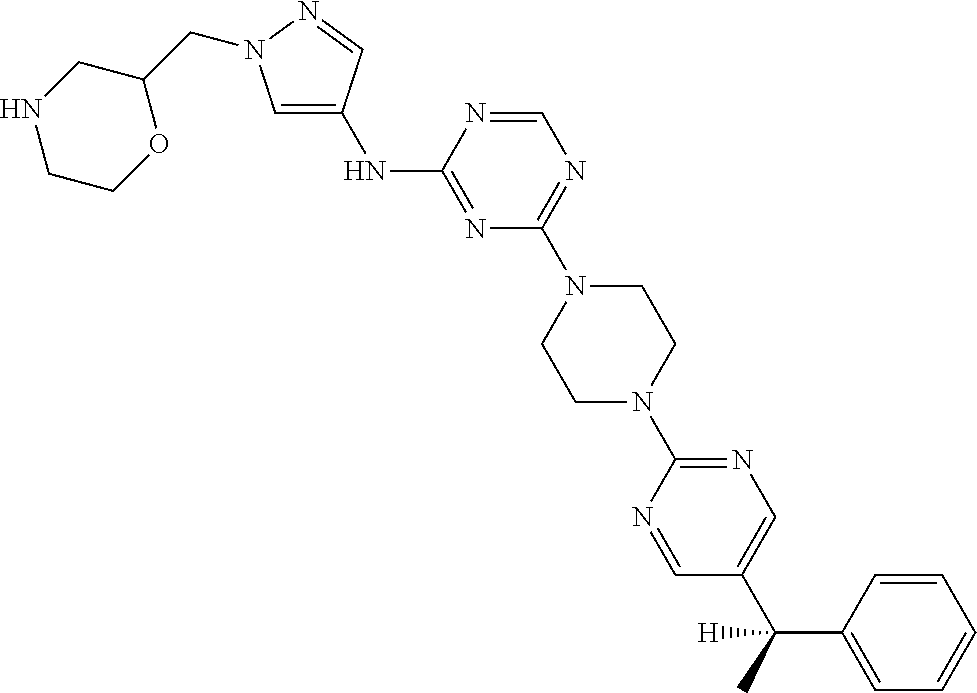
N(C1=NC(N2CCN(C3=NC=C(C(C4=CC=CC=C4)(C)[H])C=N3)CC2)=NC=N1)C1=CN(CC2CNCCO2)N=C1
